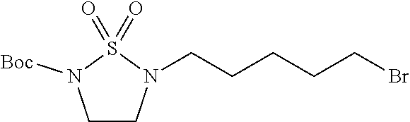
C1CN(CCCCCBr)S(=O)(=O)N1[Boc]
